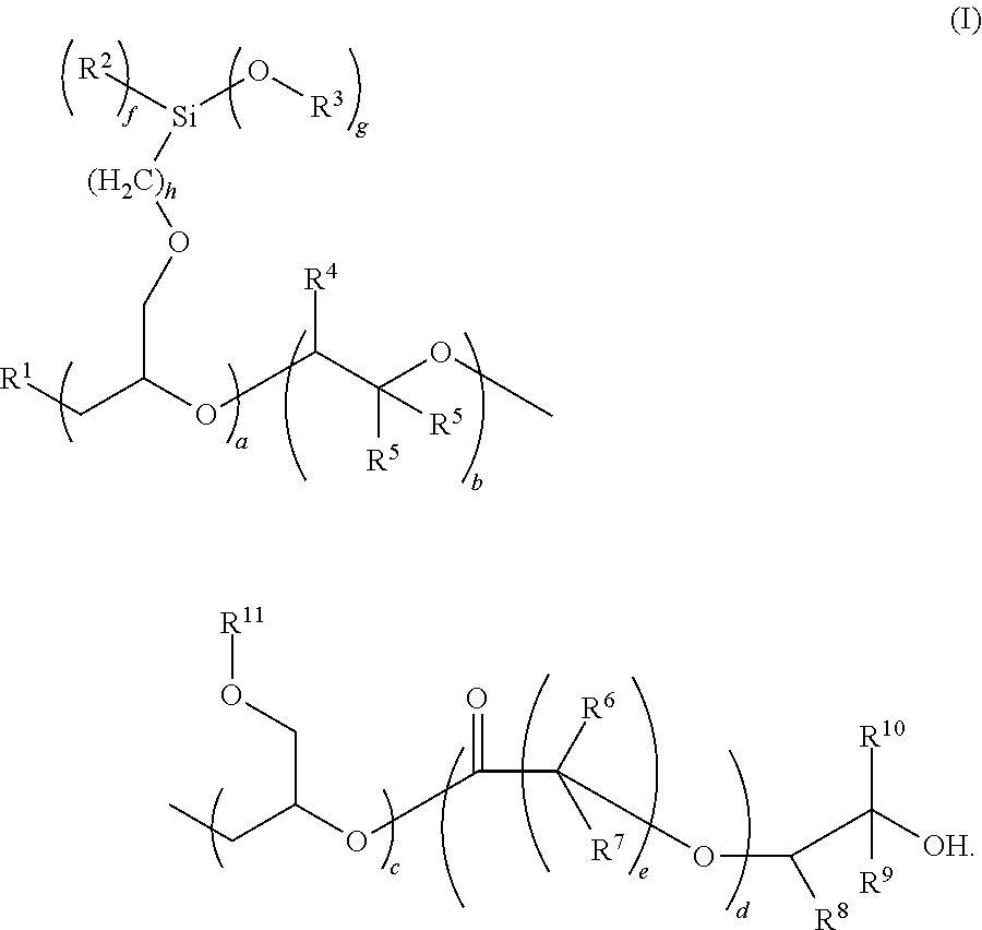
[R1]CC(OC(C(OC)([R5])[R5])[R4])CO[(H2C)h][Si]([R2])O[R3].C(C(OC(C([R6])([R7])OC(C([OH])([R10])[R9])[R8])=O)CO[R11])C
